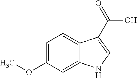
C1(OC)=CC=C2C(=C1)NC=C2C(O)=O
